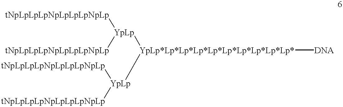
[YpLp*Lp*Lp*Lp*Lp*Lp*Lp*Lp*Lp*Lp*]([DNA])([YpLp]([tNpLpLpLpNpLpLpLpNpLp])[tNpLpLpLpNpLpLpLpNpLp])[YpLp]([tNpLpLpLpNpLpLpLpNpLp])[tNpLpLpLpNpLpLpLpNpLp]
